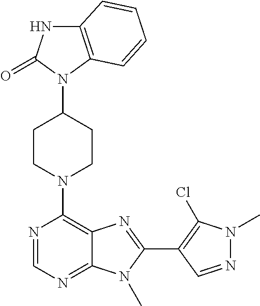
C12=C(N(C3CCN(C4=C5C(=NC=N4)N(C)C(C4=C(Cl)N(C)N=C4)=N5)CC3)C(=O)N1)C=CC=C2
